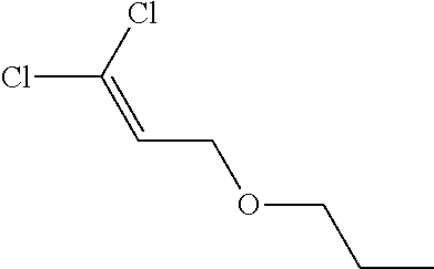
CCCOCC=C(Cl)Cl
